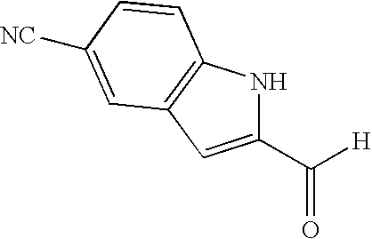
[NC]C1=CC2=C(NC(C(=O)[H])=C2)C=C1
